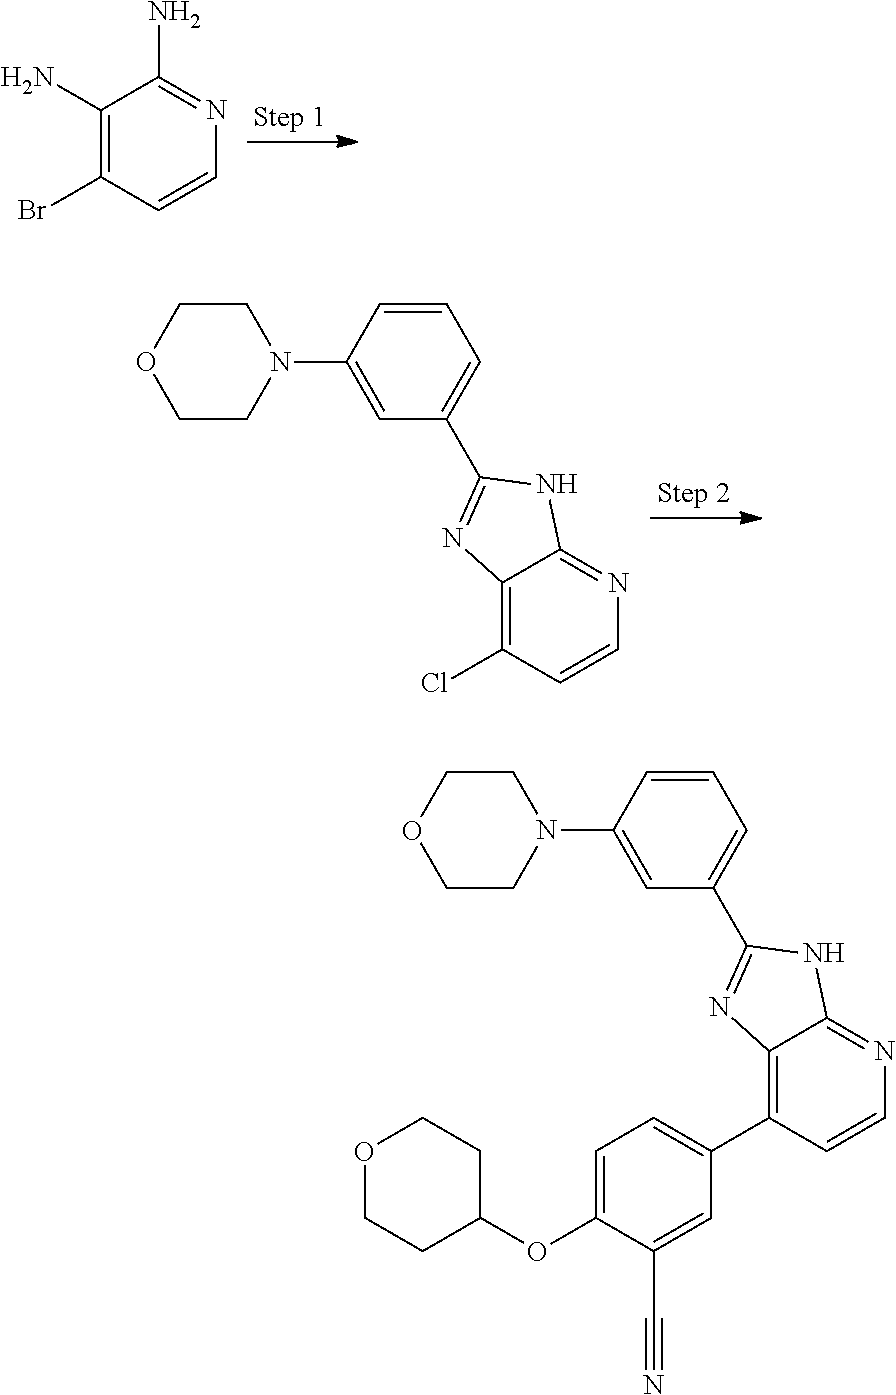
C12=C(Cl)C=CN=C1NC(C1=CC=CC(N3CCOCC3)=C1)=N2.C1(N)=C(Br)C=CN=C1N.C12=C(C3=CC=C(OC4CCOCC4)C(C#N)=C3)C=CN=C1NC(C1=CC=CC(N3CCOCC3)=C1)=N2
